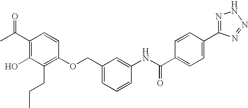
CC(C1=C(O)C(CCC)=C(OCC2=CC=CC(NC(C3=CC=C(C4=NNN=N4)C=C3)=O)=C2)C=C1)=O
